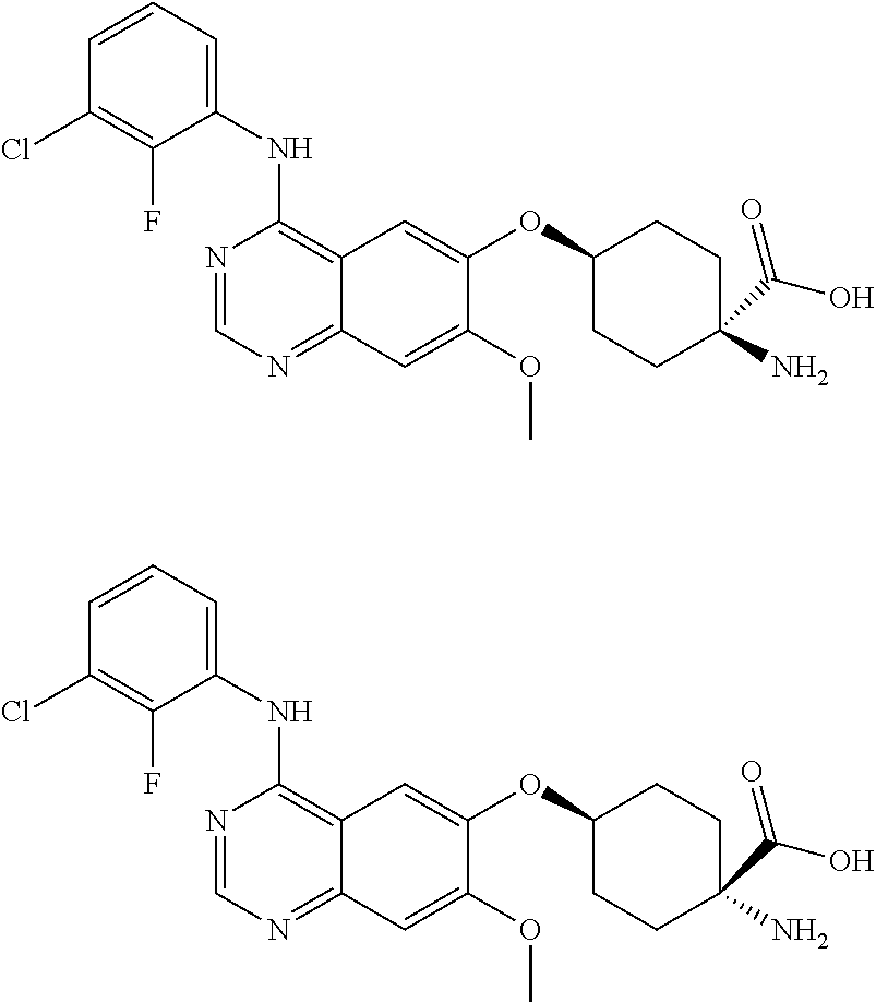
C1=CC=C(NC2=C3C(=NC=N2)C=C(OC)C(OC2CCC(N)(C(O)=O)CC2)=C3)C(F)=C1Cl.C1=CC=C(NC2=C3C(=NC=N2)C=C(OC)C(OC2CCC(N)(C(O)=O)CC2)=C3)C(F)=C1Cl
